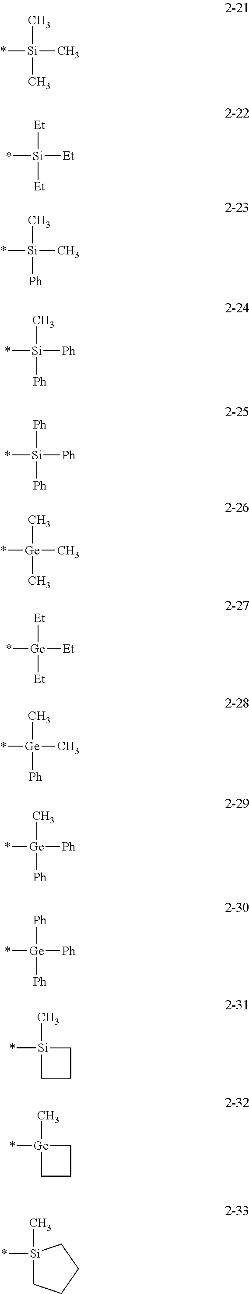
C[Si](C)(*)C.[Et][Si]([Et])(*)[Et].C[Si]([Ph])(*)C.C[Si]([Ph])(*)[Ph].[Ph][Si]([Ph])(*)[Ph].C[Ge](C)(*)C.[Et][Ge]([Et])(*)[Et].C[Ge]([Ph])(*)C.C[Ge]([Ph])(*)[Ph].[Ph][Ge]([Ph])(*)[Ph].C1[Si](C)(*)CC1.C1[Ge](C)(*)CC1.[Si]1(*)(C)CCCC1
